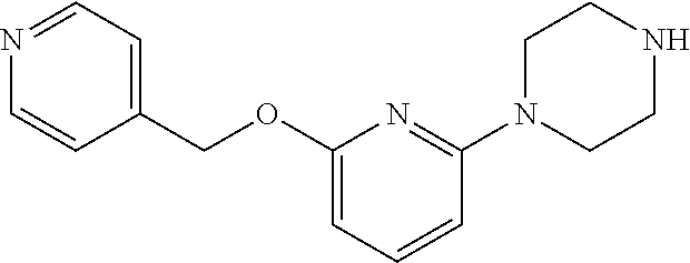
N1=CC=C(COC2=CC=CC(N3CCNCC3)=N2)C=C1
